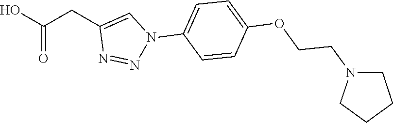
OC(CC1=CN(C2=CC=C(OCCN3CCCC3)C=C2)N=N1)=O
